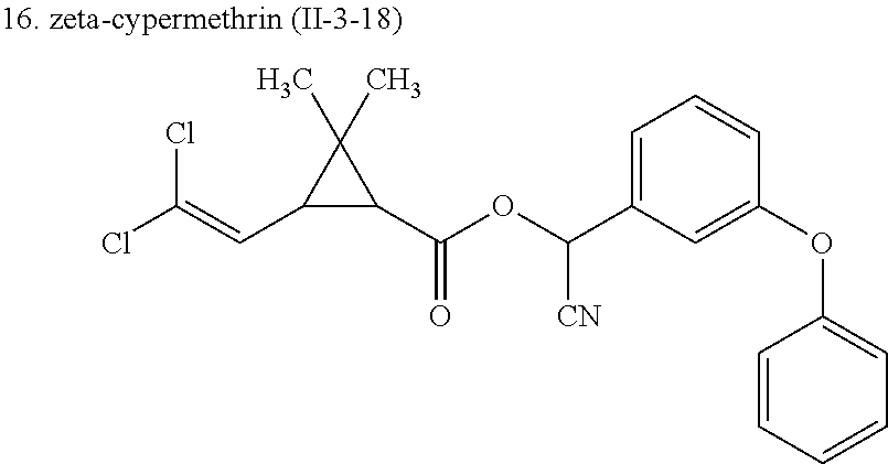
C1(C=C(Cl)Cl)C(C)(C)C1C(OC([CN])C1=CC=CC(OC2=CC=CC=C2)=C1)=O
